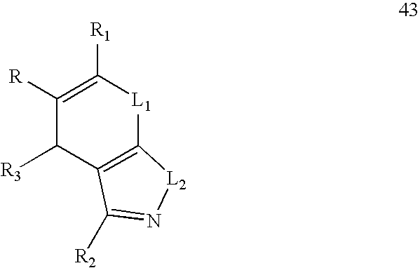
C1([R])=C([R1])[L1]C2=C(C1[R3])C([R2])=N[L2]2
